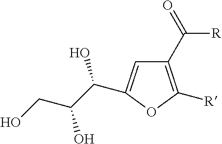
C1(C(=O)[R])=C([R])OC(C(C(CO)O)O)=C1
